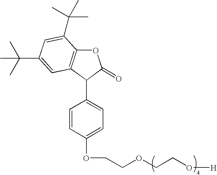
O1C2=C(C(C3=CC=C(OCCOCCO[H])C=C3)C1=O)C=C(C(C)(C)C)C=C2C(C)(C)C
